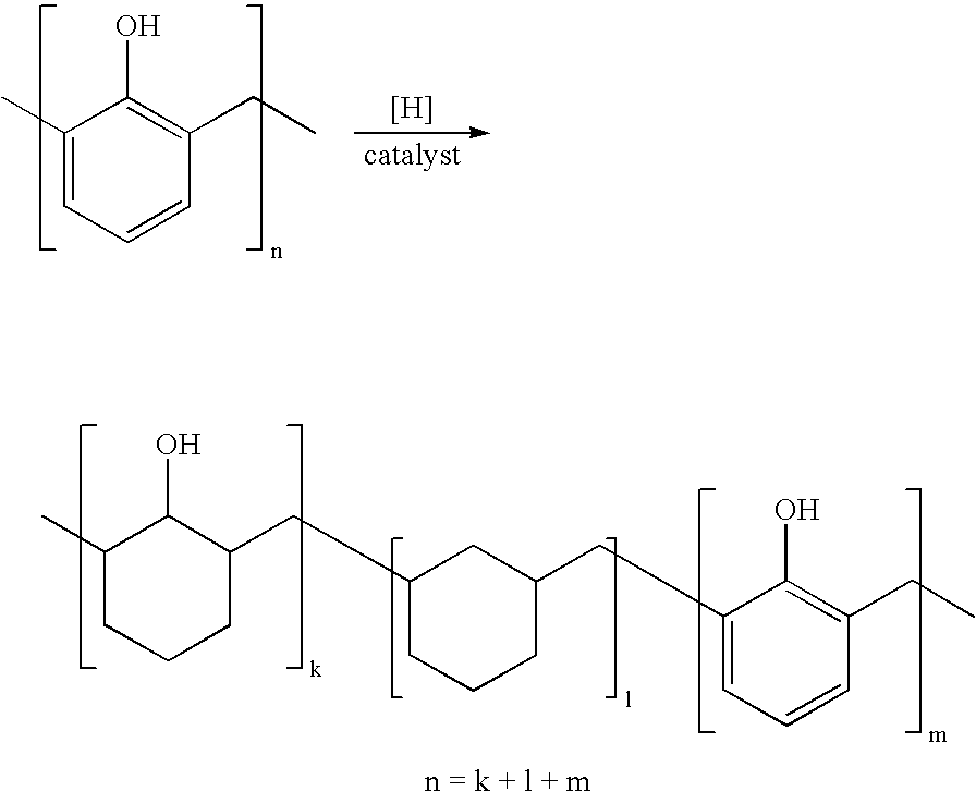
C1(C)=CC=CC(CC)=C1O.[H].[catalyst].C1(C)CCCC(CC2CCCC(CC3=CC=CC(CC)=C3O)C2)C1O.[n = k + l + m]
